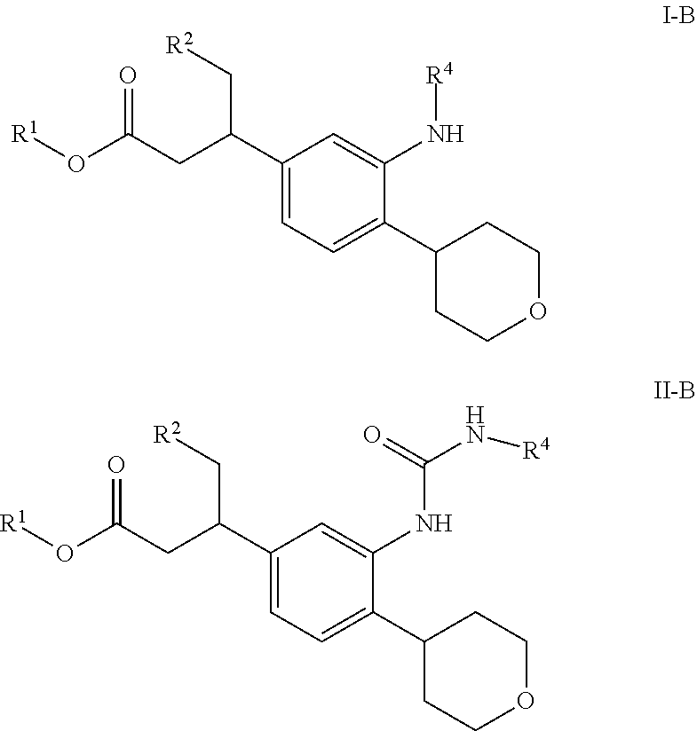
C1(C(CC(O[R1])=O)C[R2])=CC=C(C2CCOCC2)C(N[R4])=C1.C1(C(CC(O[R1])=O)C[R2])=CC=C(C2CCOCC2)C(NC(N[R4])=O)=C1
